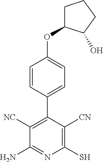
C1(C2=C([NC])C(N)=NC(S)=C2[CN])=CC=C(OC2CCCC2O)C=C1
